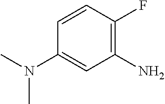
C1(N)=C(F)C=CC(N(C)C)=C1
